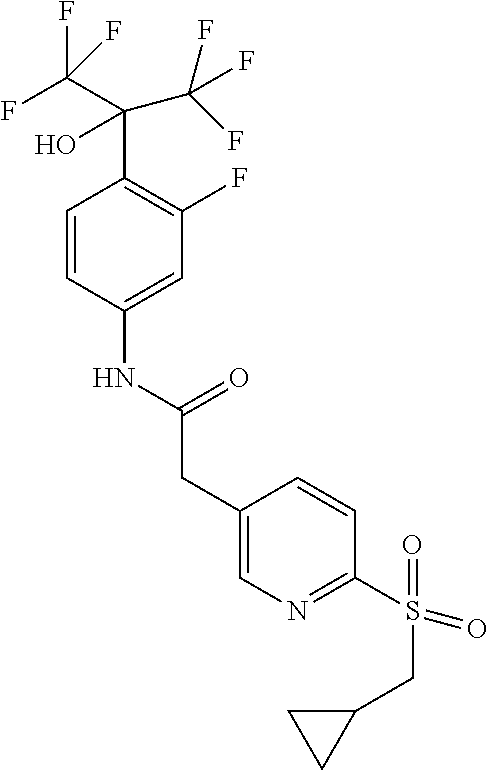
C1=CC(NC(CC2=CN=C(S(=O)(CC3CC3)=O)C=C2)=O)=CC(F)=C1C(C(F)(F)F)(O)C(F)(F)F
